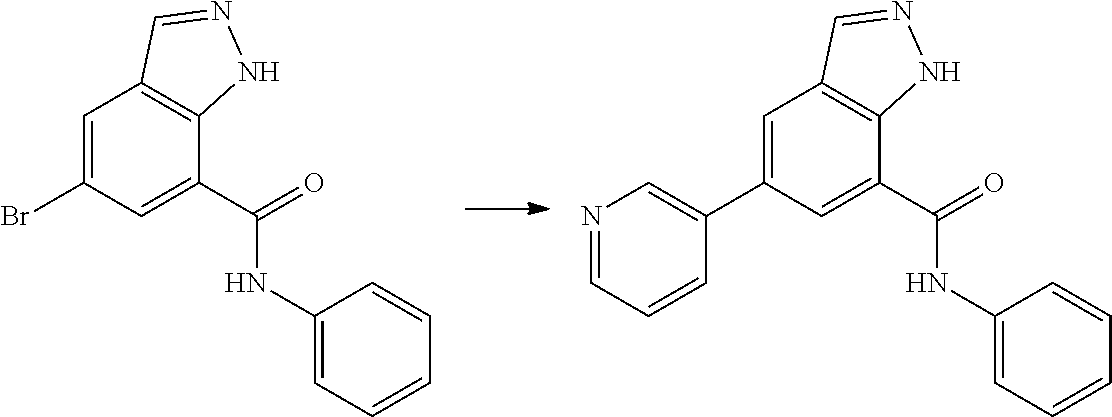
C1=C(Br)C=C(C(=O)NC2=CC=CC=C2)C2=C1C=NN2.C1=C(C2=CN=CC=C2)C=C(C(=O)NC2=CC=CC=C2)C2=C1C=NN2
